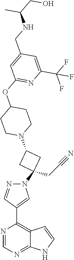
N1=CN=C2C(=C1C1=CN(C3(CC#N)CC(N4CCC(OC5=NC(C(F)(F)F)=CC(CNC(C)CO)=C5)CC4)C3)N=C1)C=CN2
